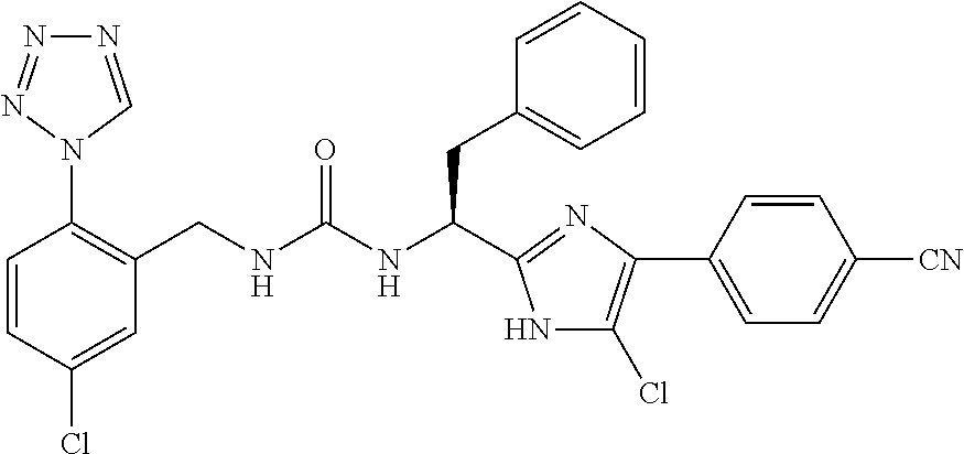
C1=CC(Cl)=CC(CNC(NC(CC2=CC=CC=C2)C2=NC(C3=CC=C([CN])C=C3)=C(Cl)N2)=O)=C1N1C=NN=N1
